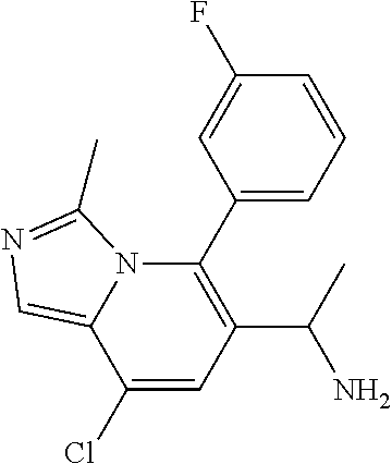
C1(Cl)=CC(C(C)N)=C(C2=CC=CC(F)=C2)N2C1=CN=C2C
